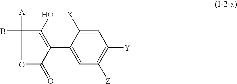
C1=C([X])C(C2=C(O)C([A])(B)OC2=O)=CC([Z])=C1[Y]
